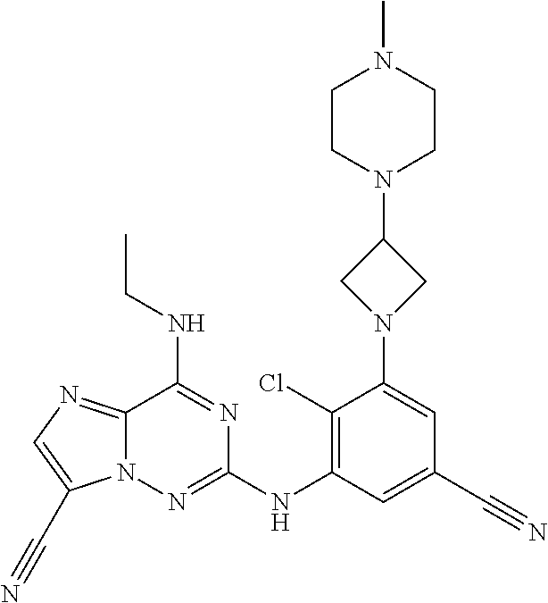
C12=NC=C(C#N)N1N=C(NC1=C(Cl)C(N3CC(N4CCN(C)CC4)C3)=CC(C#N)=C1)N=C2NCC
